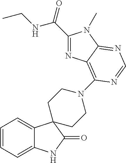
C1=CC=C2C(=C1)C1(C(=O)N2)CCN(C2=C3C(=NC=N2)N(C)C(C(NCC)=O)=N3)CC1
